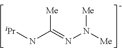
[iPr]NC(=NN([Me])[Me])[Me]
